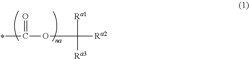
C(OC([Ra1])([Ra3])[Ra2])(=O)C
